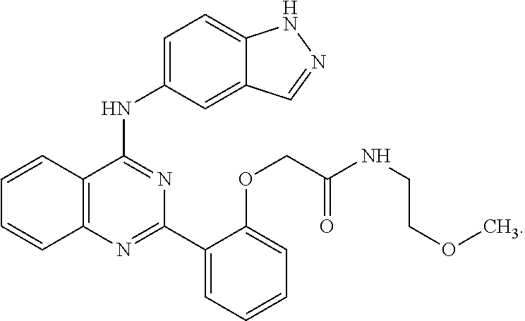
C1=CC2=C(C=C1)N=C(C1=CC=CC=C1OCC(NCCOC)=O)N=C2NC1=CC=C2C(=C1)C=NN2
